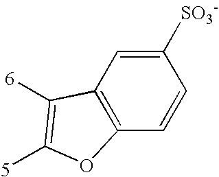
C12=C(C=C([SO3-])C=C1)C([6])=C([5])O2
